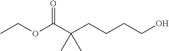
CCOC(C(CCCCO)(C)C)=O
